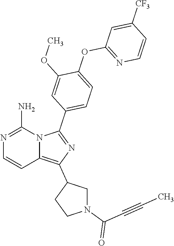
N1=C(N)N2C(=C(C3CN(C(C#CC)=O)CC3)N=C2C2=CC=C(OC3=NC=CC([CF3])=C3)C(OC)=C2)C=C1
